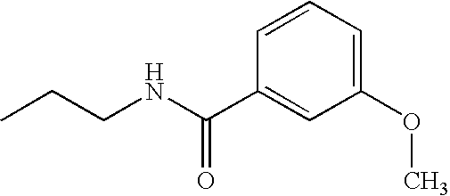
CCCNC(=O)C1=CC(OC)=CC=C1
